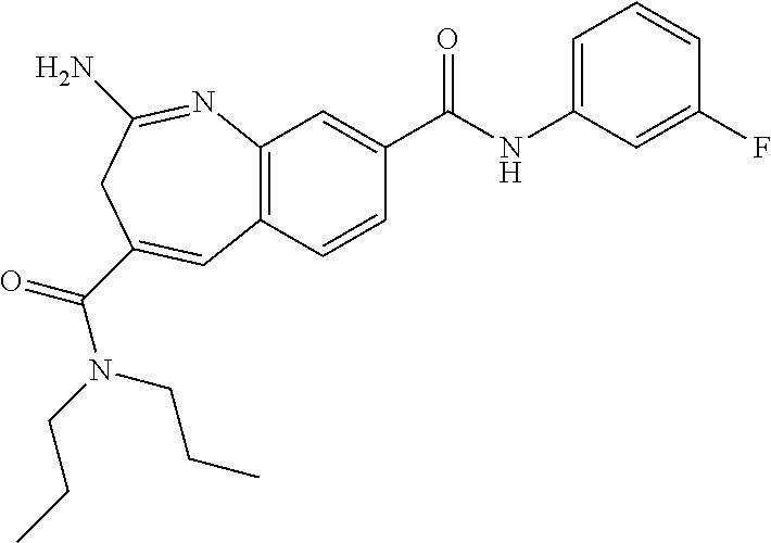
C12=C(C=CC(C(NC3=CC=CC(F)=C3)=O)=C1)C=C(C(=O)N(CCC)CCC)CC(N)=N2
